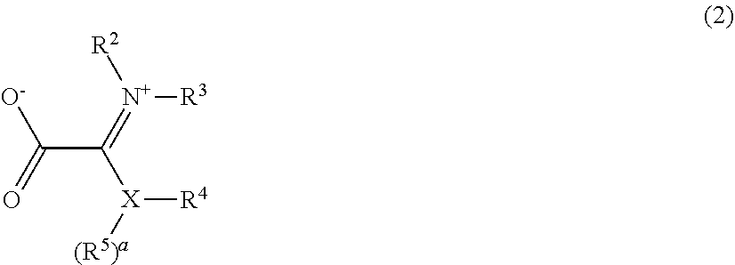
C(C(=[N+]([R2])[R3])[X]([R4])[(R5)a])(=O)[O-]
